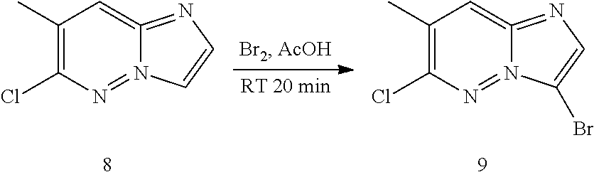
C1(C)=C(Cl)N=N2C(=C1)=NC=C2.C1(C)=C(Cl)N=N2C(=C1)=NC=C2Br
